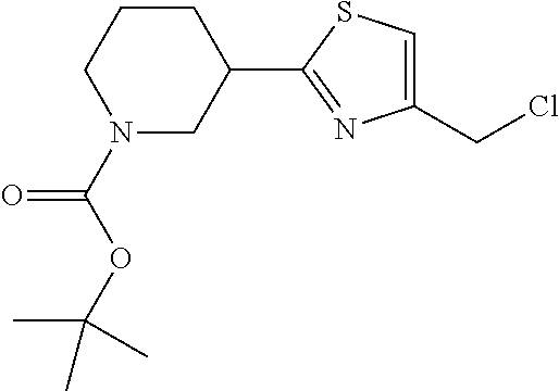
N1(C(OC(C)(C)C)=O)CC(C2=NC(CCl)=CS2)CCC1
